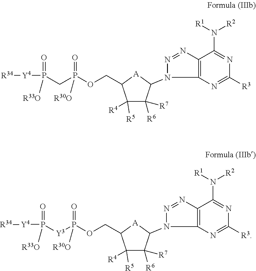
C1([R3])=NC2=C(N=NN2C2C([R7])([R6])C([R4])([R5])C(COP(CP(=O)([R33O])[Y4][R34])(=O)[R30O])[A]2)C(N([R1])[R2])=N1.C1([R3])=NC2=C(N=NN2C2C([R7])([R6])C([R4])([R5])C(COP([Y3]P(=O)([R33O])[Y4][R34])(=O)[R30O])[A]2)C(N([R1])[R2])=N1
